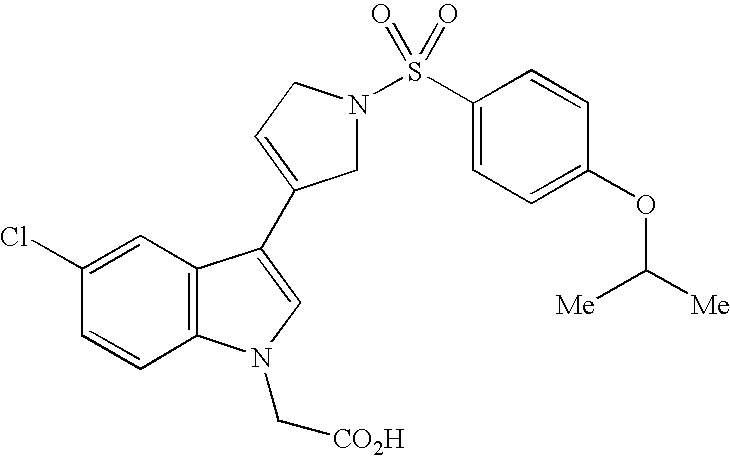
C1(Cl)=CC2=C(C=C1)N(C[CO2H])C=C2C1=CCN(S(C2=CC=C(OC([Me])[Me])C=C2)(=O)=O)C1
